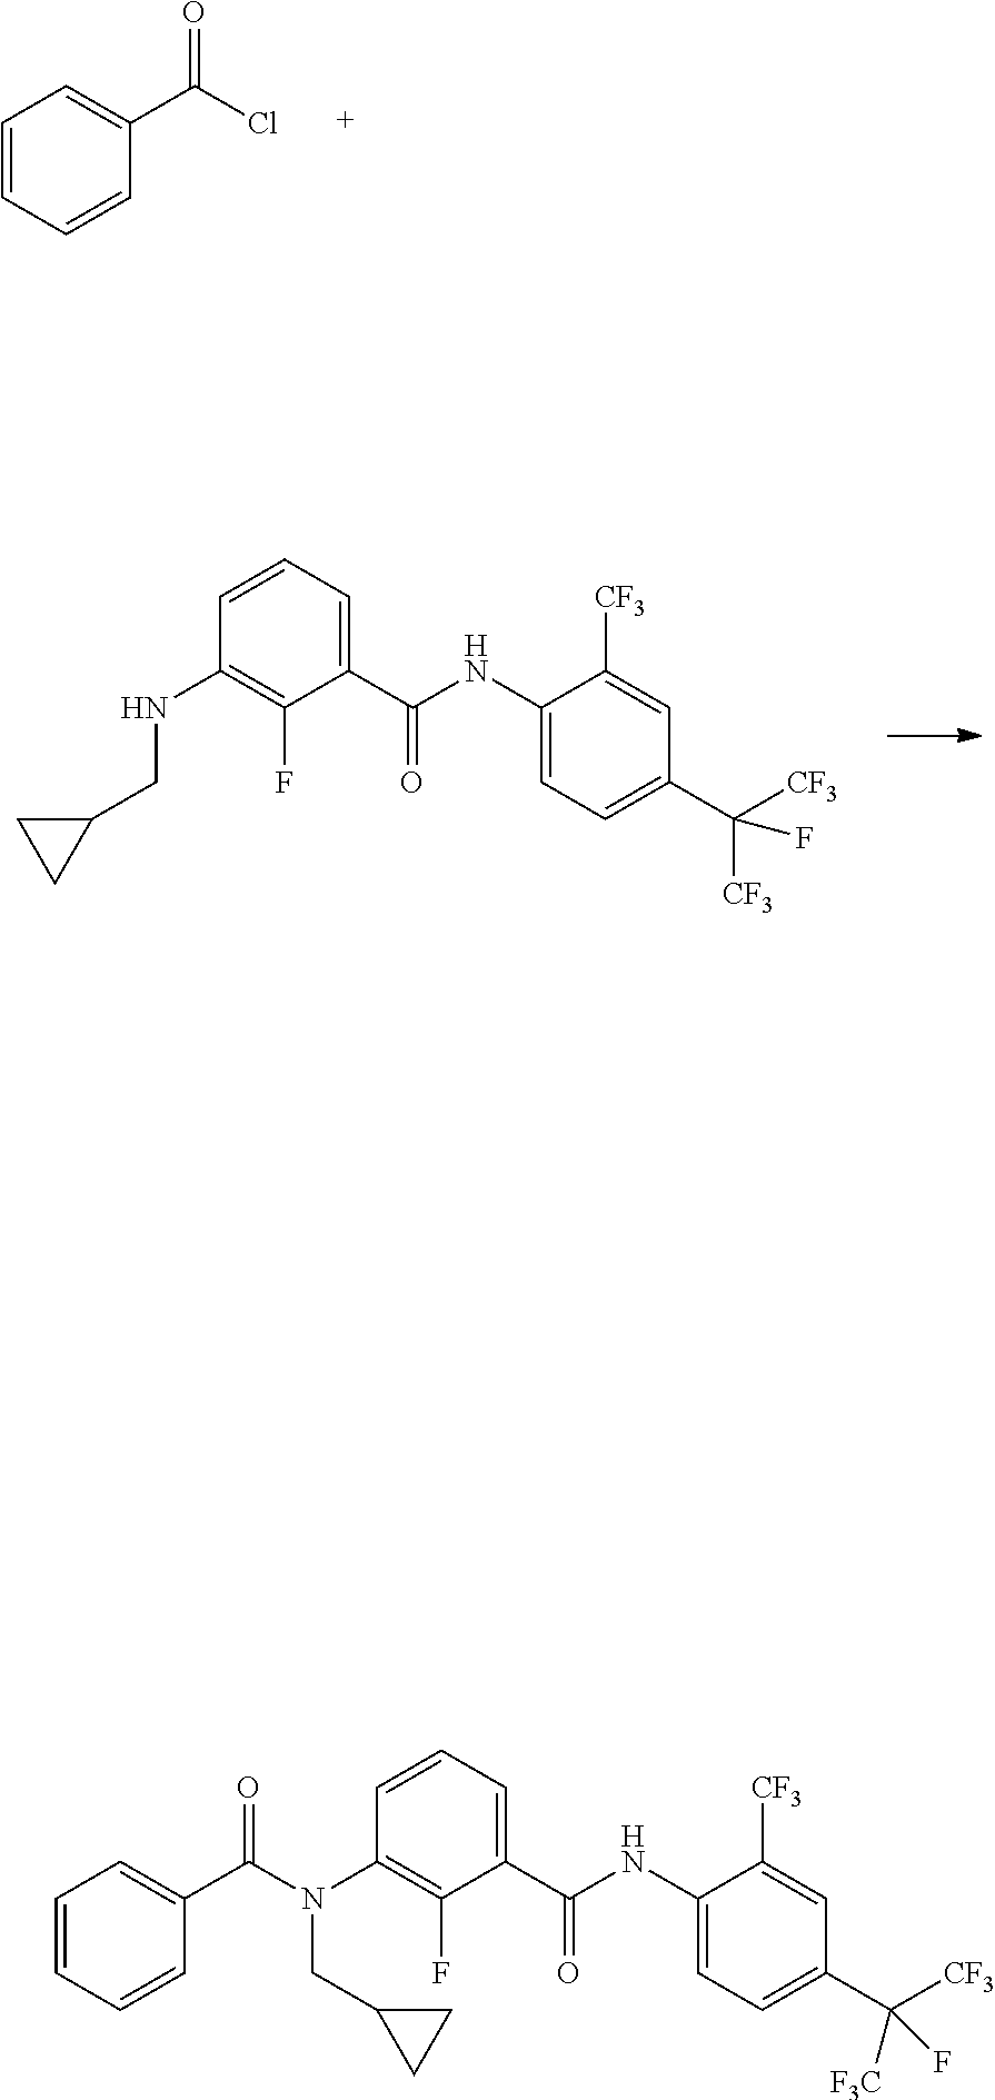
C1=C(C(=O)Cl)C=CC=C1.C(C1CC1)NC1=C(F)C(C(=O)NC2=CC=C(C(F)([CF3])[CF3])C=C2[CF3])=CC=C1.N(CC1CC1)(C1=C(F)C(C(=O)NC2=CC=C(C(F)([CF3])[F3C])C=C2[CF3])=CC=C1)C(C1=CC=CC=C1)=O
